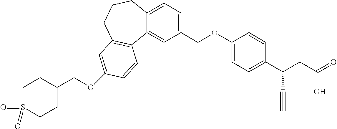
O(C1=CC2=C(C3=CC(COC4=CC=C(C(CC(=O)O)C#C)C=C4)=CC=C3CCC2)C=C1)CC1CCS(=O)(=O)CC1
